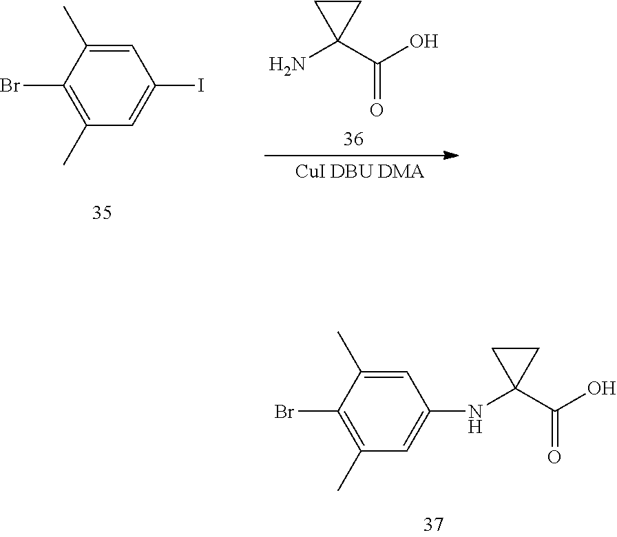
C1(C)=C(Br)C(C)=CC(NC2(C(O)=O)CC2)=C1.C1CC1(N)C(O)=O.C1(C)=C(Br)C(C)=CC(I)=C1
